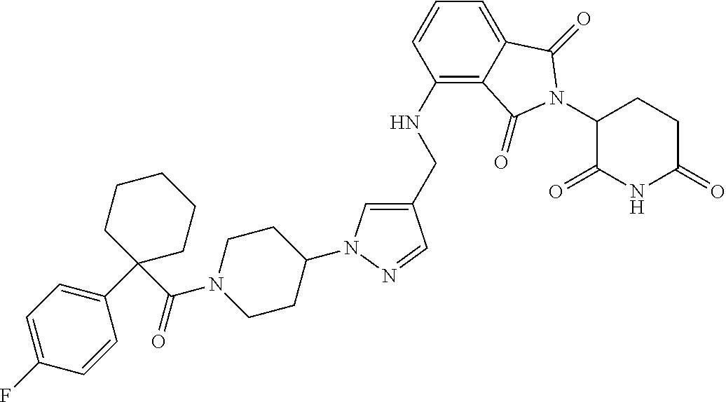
C1(CNC2=C3C(=CC=C2)C(=O)N(C2C(=O)NC(=O)CC2)C3=O)=CN(C2CCN(C(C3(C4=CC=C(F)C=C4)CCCCC3)=O)CC2)N=C1
